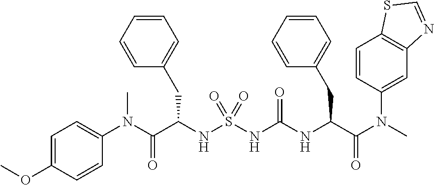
C1(N(C(C(NS(NC(NC(C(N(C)C2=CC3=C(C=C2)SC=N3)=O)CC2=CC=CC=C2)=O)(=O)=O)CC2=CC=CC=C2)=O)C)=CC=C(OC)C=C1
